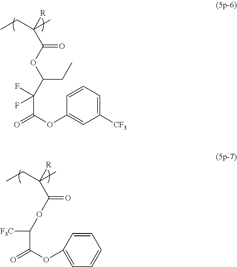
CCC(C)([R])C(OC(C(C(OC1=CC([CF3])=CC=C1)=O)(F)F)CC)=O.CCC(C)([R])C(OC(C(OC1=CC=CC=C1)=O)[F3C])=O
